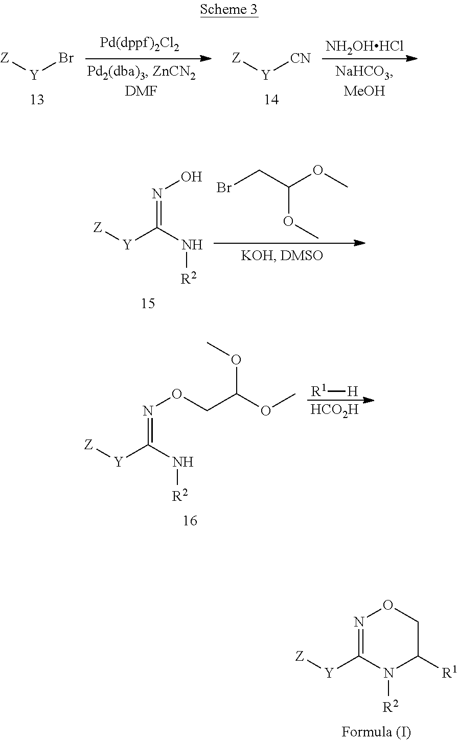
N1=C([Y][Z])N([R2])C([R1])CO1.[Z][Y]Br.[Z][Y][CN].[NH2OHHCl].[Z][Y]C(N[R2])=NO.BrCC(OC)OC.[Z][Y]C(N[R2])=NOCC(OC)OC.[R1][H].[HCO2H]
